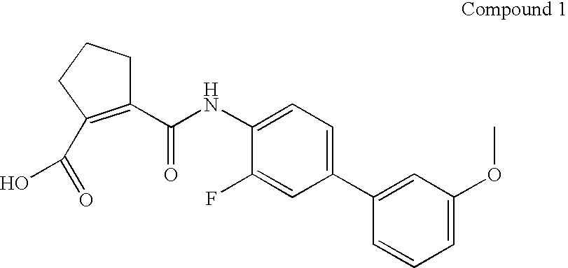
C1(C2=CC=C(NC(=O)C3=C(C(=O)O)CCC3)C(F)=C2)=CC(OC)=CC=C1
